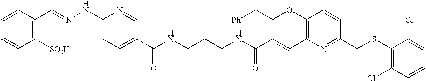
C1=CC([SO3H])=C(C=NNC2=CC=C(C(NCCCNC(=O)C=CC3=C(OCC[Ph])C=CC(CSC4=C(Cl)C=CC=C4Cl)=N3)=O)C=N2)C=C1
